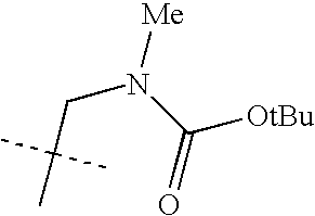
N(C([OtBu])=O)(CC(C)(C)C)[Me]
